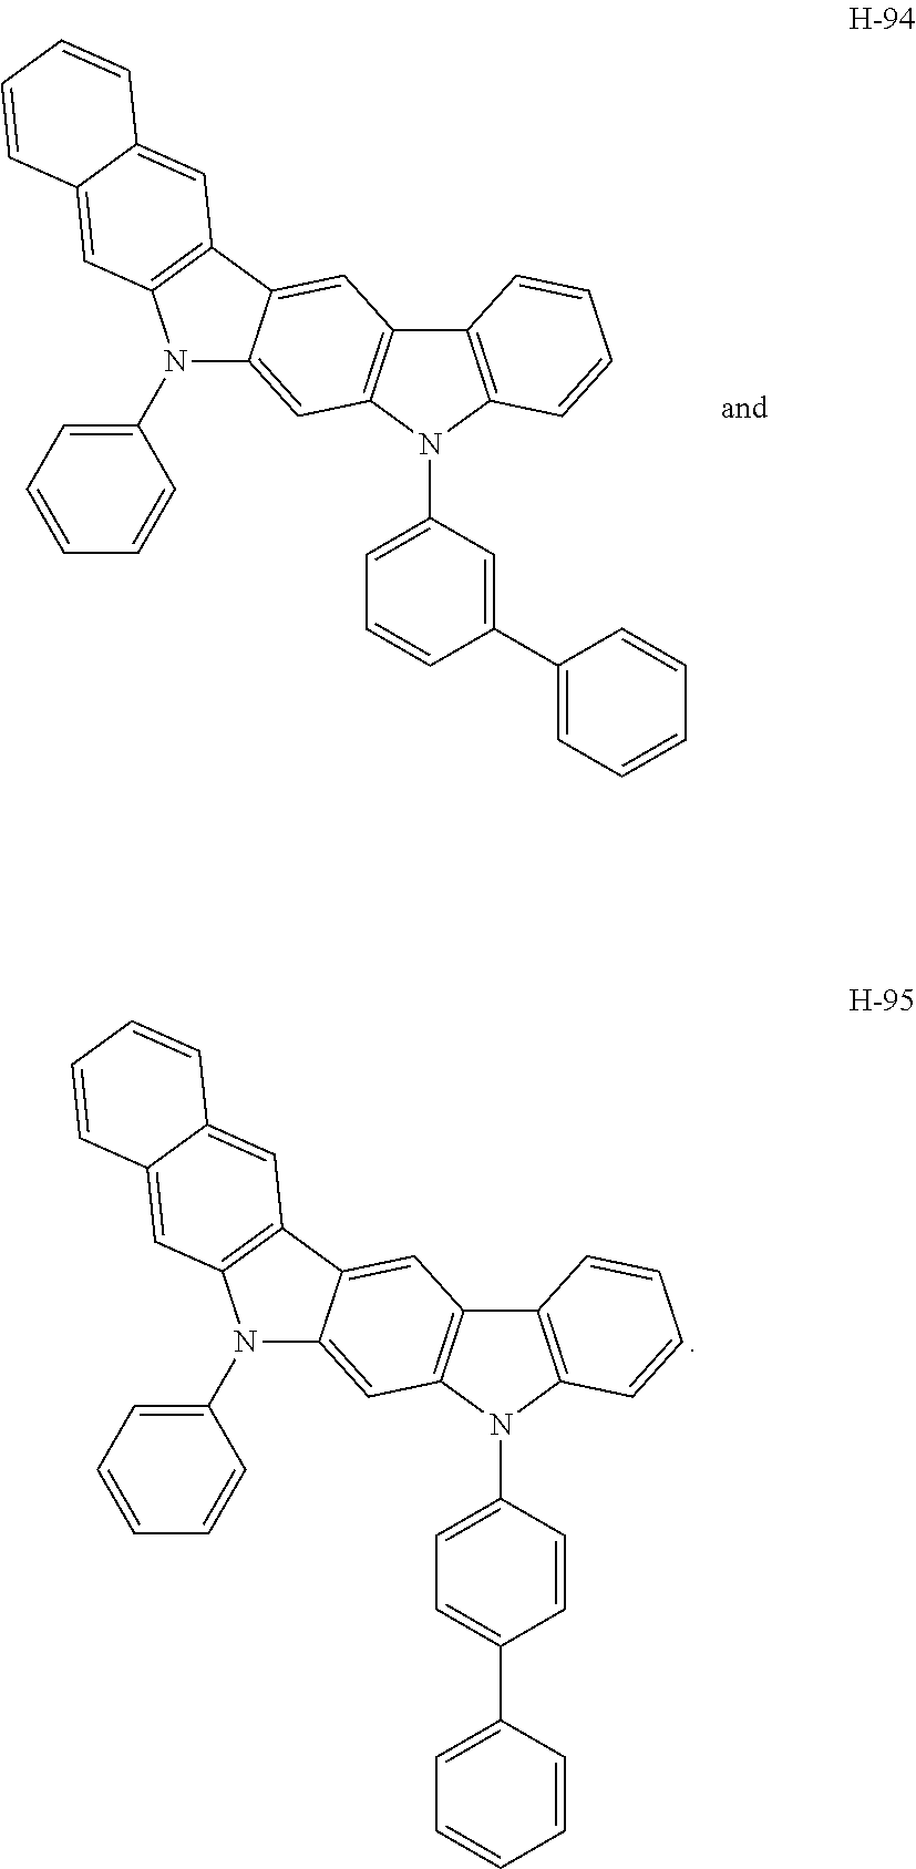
C12=C(N(C3=CC=CC(C4=CC=CC=C4)=C3)C3=C1C=C1C(=C3)N(C3=CC=CC=C3)C3=C1C=C1C(=C3)C=CC=C1)C=CC=C2.C12=C(N(C3=CC=C(C4=CC=CC=C4)C=C3)C3=C1C=C1C(=C3)N(C3=CC=CC=C3)C3=C1C=C1C(=C3)C=CC=C1)C=CC=C2
